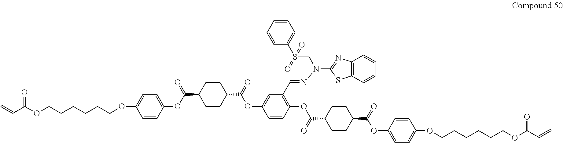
C=CC(OCCCCCCOC1=CC=C(OC(=O)C2CCC(C(OC3=CC(C=NN(C4=NC5=C(S4)C=CC=C5)CS(C4=CC=CC=C4)(=O)=O)=C(OC(=O)C4CCC(C(OC5=CC=C(OCCCCCCOC(=O)C=C)C=C5)=O)CC4)C=C3)=O)CC2)C=C1)=O
